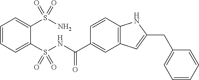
C12=C(C=C(C(NS(C3=CC=CC=C3S(=O)(=O)N)(=O)=O)=O)C=C1)C=C(CC1=CC=CC=C1)N2
